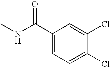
C1(Cl)=CC(C(NC)=O)=CC=C1Cl
